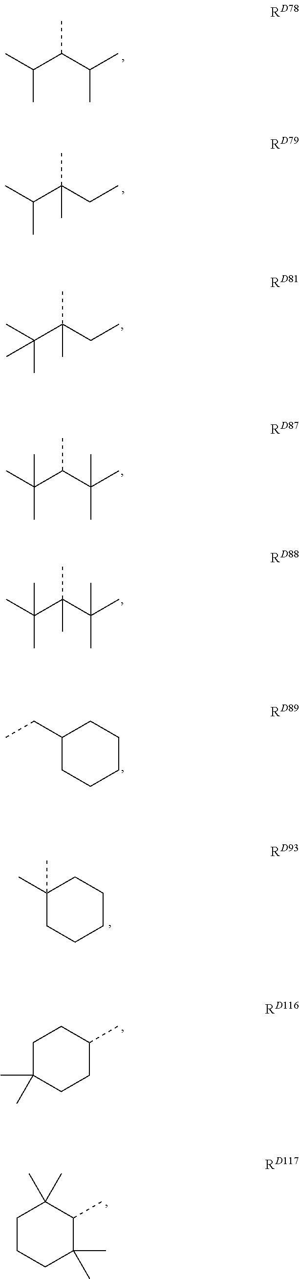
CC(C(C(C)C)C)C.CC(C(CC)(C)C)C.C(C(CC)(C)C)(C)(C)C.C(C(C(C)(C)C)C)(C)(C)C.C(C(C(C)(C)C)(C)C)(C)(C)C.CCC1CCCCC1.C1(C)(C)CCCCC1.C1C(C)(C)CCC(C)C1.C1CCC(C)(C)C(C)C1(C)C
